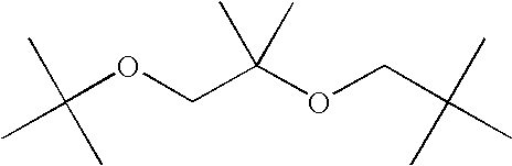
C(C(OCC(C)(C)C)(C)C)OC(C)(C)C
